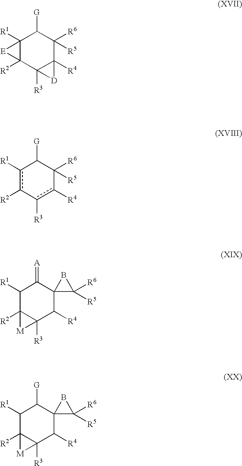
C12([R1])C([R2])(C3([R3])C([R4])(C([R6])([R5])C1[G])[D]3)[E]2.c1([R1])c([R2])-c([R3])c([R4])C([R6])([R5])C1[G].C1([R1])C2([R2])C([R3])(C([R4])C3(C1=[A])C([R6])([R5])B3)[M]2.C1([R1])C2([R2])C([R3])(C([R4])C3(C1[G])C([R6])([R5])B3)[M]2
